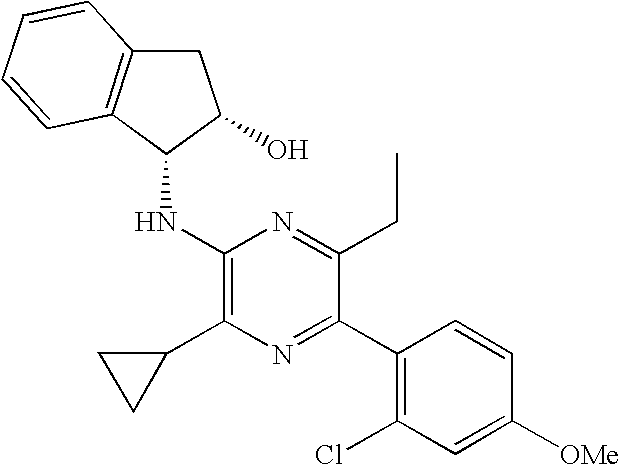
C1([OMe])=CC(Cl)=C(C2=NC(C3CC3)=C(NC3C(O)CC4=C3C=CC=C4)N=C2CC)C=C1
